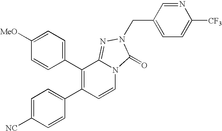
C1=C([NC])C=CC(C2=C(C3=CC=C([MeO])C=C3)C3=NN(CC4=CC=C([CF3])N=C4)C(=O)N3C=C2)=C1
